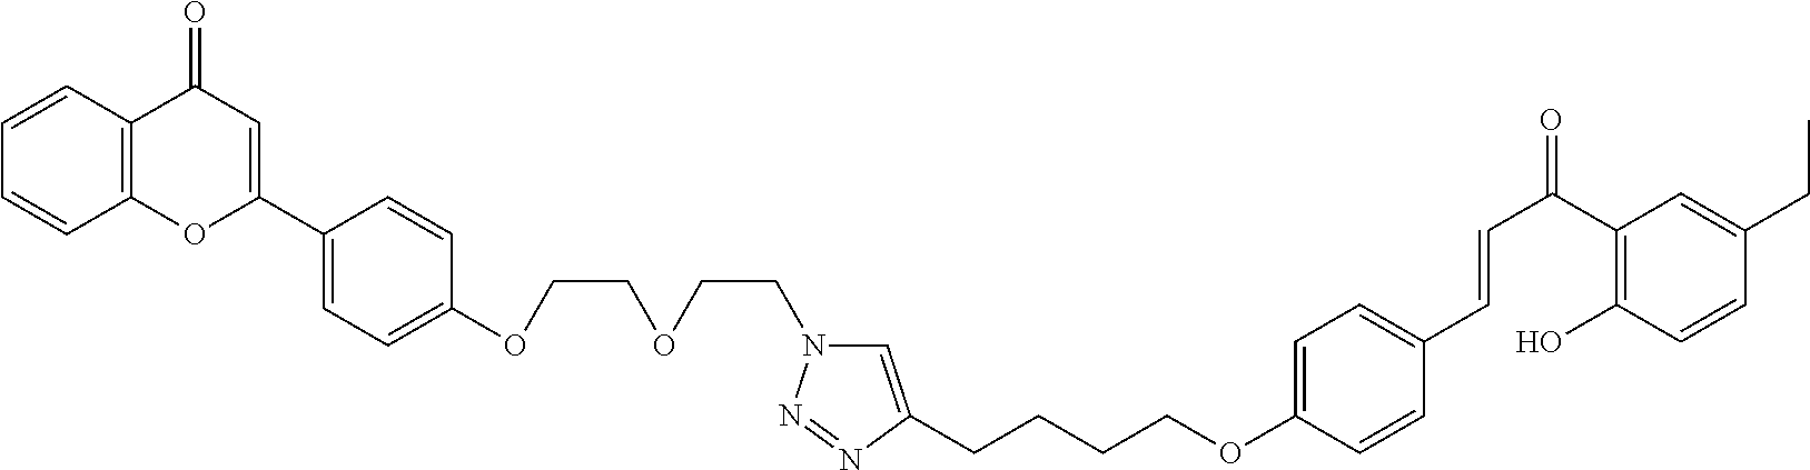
C12=C(C=CC=C1)C(=O)C=C(C1=CC=C(OCCOCCN3C=C(CCCCOC4=CC=C(C=CC(=O)C5=C(O)C=CC(CC)=C5)C=C4)N=N3)C=C1)O2
